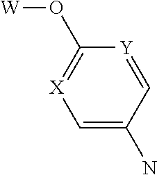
C1(O[W])=[X]C=C(N)C=[Y]1
